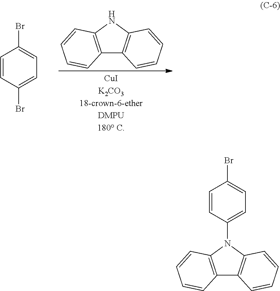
C1=CC(Br)=CC=C1Br.C12=C(NC3=C1C=CC=C3)C=CC=C2.C12=C(N(C3=CC=C(Br)C=C3)C3=C1C=CC=C3)C=CC=C2
